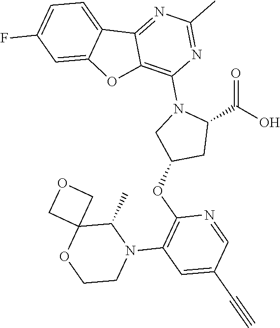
C1=C(F)C=C2C(=C1)C1=NC(C)=NC(N3C(C(=O)O)CC(OC4=C(N5C(C)C6(OCC5)COC6)C=C(C#C)C=N4)C3)=C1O2
